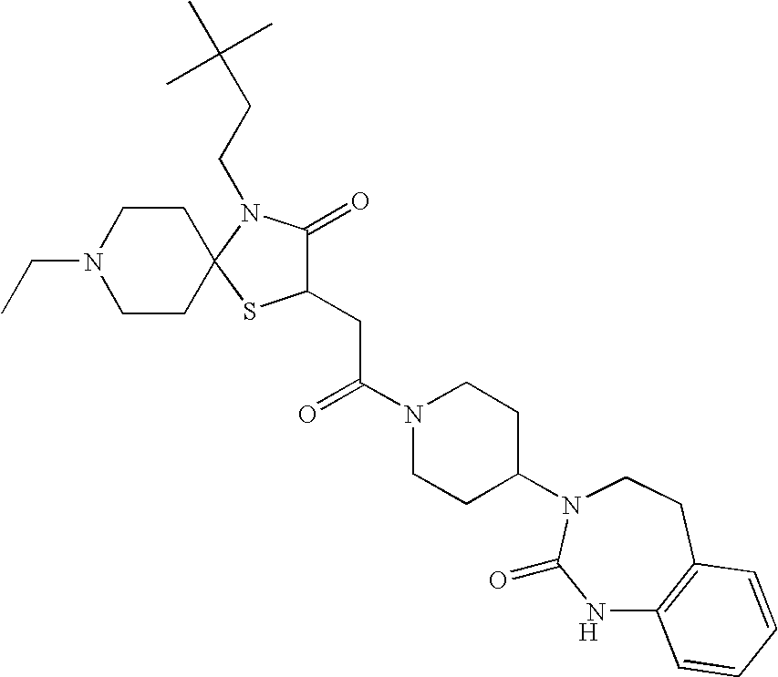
C1CN(CC)CCC12SC(CC(N1CCC(N3CCC4=C(NC3=O)C=CC=C4)CC1)=O)C(=O)N2CCC(C)(C)C.[H]
